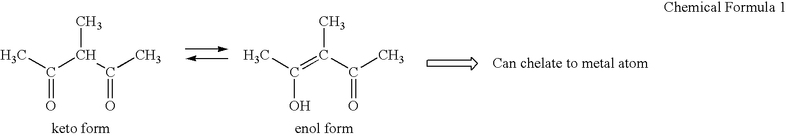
CC(C(C(C)=O)C)=O.CC(=C(C(C)=O)C)O
